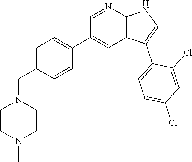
C1=C(CN2CCN(C)CC2)C=CC(C2=CC3=C(N=C2)NC=C3C2=CC=C(Cl)C=C2Cl)=C1
